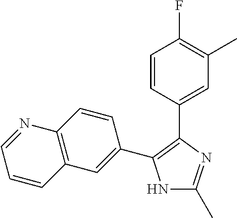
N1C(C)=NC(C2=CC(C)=C(F)C=C2)=C1C1=CC2=C(C=C1)N=CC=C2
